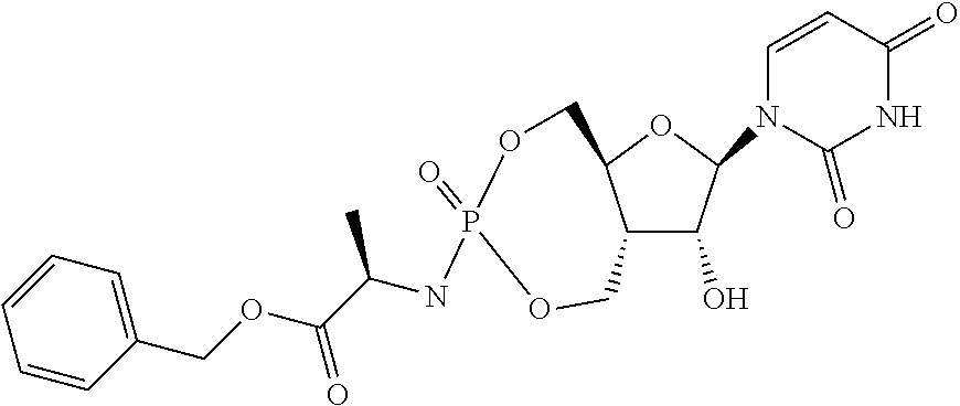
C12C(O)C(N3C=CC(=O)NC3=O)OC1COP(=O)(NC(C(OCC1=CC=CC=C1)=O)C)OC2
